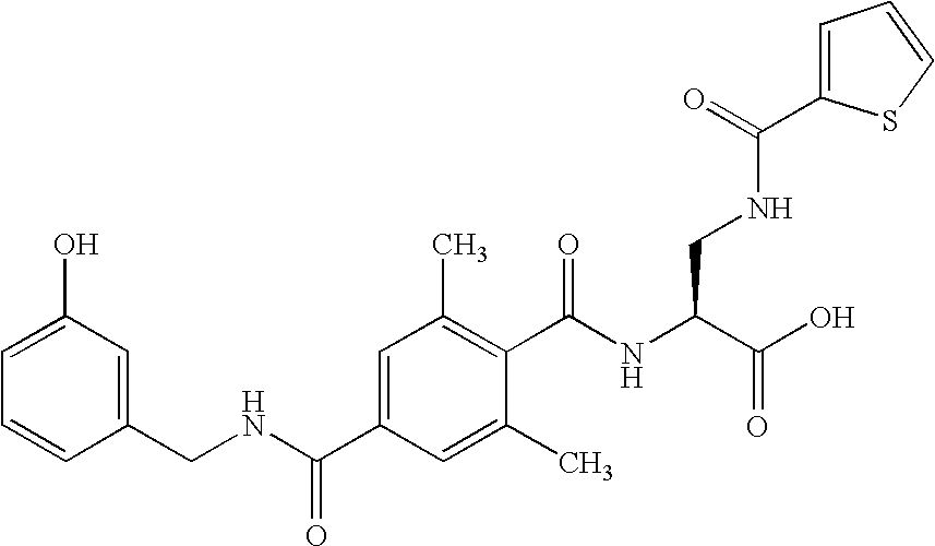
C1=C(O)C=C(CNC(C2=CC(C)=C(C(NC(C(O)=O)CNC(C3=CC=CS3)=O)=O)C(C)=C2)=O)C=C1
